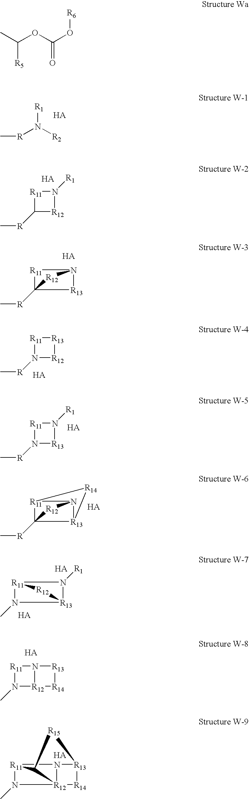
C[R]N([R2])[R1].[R11]1C([R]C)[R12]N1[R1].[R11]1C2([R]C)[R13]N1[R12]2.[R11]1N([R]C)[R12][R13]1.[R11]1N([R]C)[R13]N1[R1].[R11]12C3([R]C)[R13](N1[R12]3)[R14]2.N1([R1])[R13]2N(C)[R11]1[R12]2.[R11]1N(C)[R12]2N1[R13][R14]2.[R11]12N(C)[R12]34N1[R13]([R14]3)[R15]C24.C([R5])(C)OC(O[R6])=O
